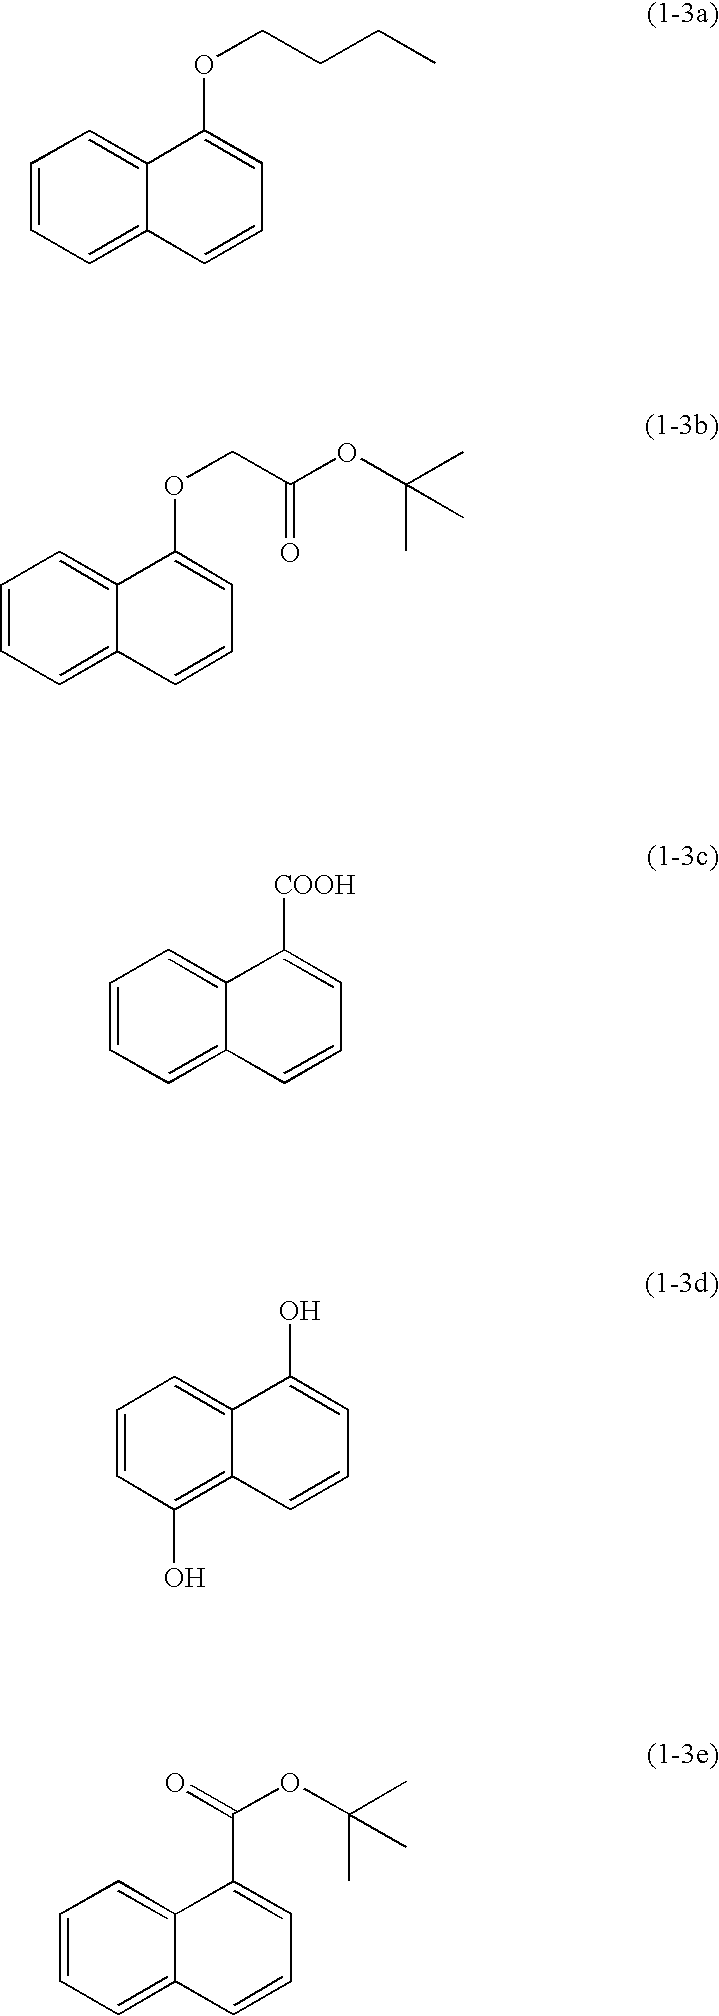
C1=CC=C2C(=C1)C(OCCCC)=CC=C2.C1=CC=C2C(=C1)C(OCC(OC(C)(C)C)=O)=CC=C2.C1=CC=C2C(=C1)C([COOH])=CC=C2.C1=CC(O)=C2C(=C1)C(O)=CC=C2.C1=CC=C2C(=C1)C(C(=O)OC(C)(C)C)=CC=C2
